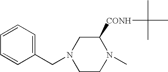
C1([CONH]C(C)(C)C)CN(CC2=CC=CC=C2)CCN1C
